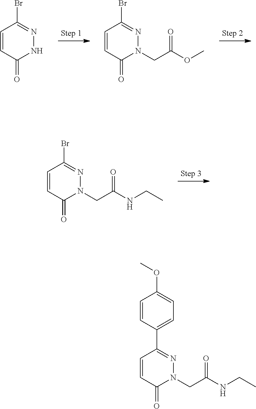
C1(Br)=NN(CC(=O)OC)C(=O)C=C1.C1(Br)=NNC(=O)C=C1.C1(Br)=NN(CC(=O)NCC)C(=O)C=C1.O(C)C1=CC=C(C2=NN(CC(=O)NCC)C(=O)C=C2)C=C1
